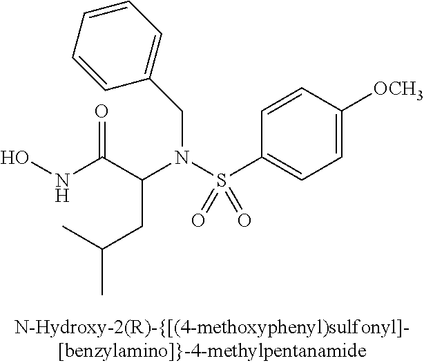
C1=CC([OCH3])=CC=C1S(N(C(C(NO)=O)CC(C)C)CC1=CC=CC=C1)(=O)=O
